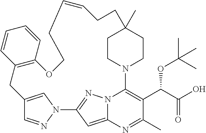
C12=CN(N=C1)C1=NN3C(=C1)N=C(C)C(C(C(O)=O)OC(C)(C)C)=C3N1CCC(C)(CC1)CCC=CCCOC1=C(C2)C=CC=C1
